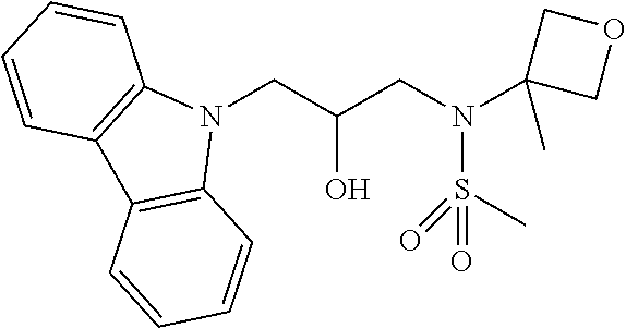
N1(CC(CN(S(=O)(=O)C)C2(C)COC2)O)C2=C(C3=C1C=CC=C3)C=CC=C2
